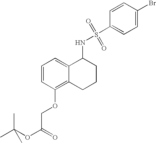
C1=CC(OCC(OC(C)(C)C)=O)=C2C(=C1)C(NS(C1=CC=C(Br)C=C1)(=O)=O)CCC2
